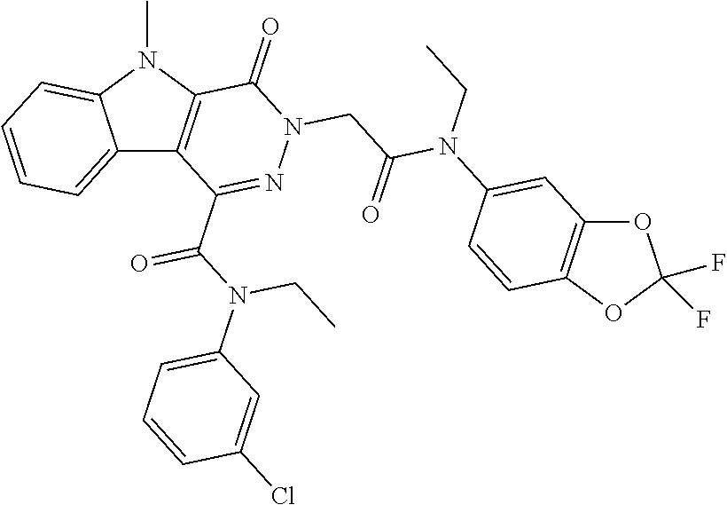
C12=CC=CC=C1N(C)C1=C2C(C(N(C2=CC=CC(Cl)=C2)CC)=O)=NN(CC(N(CC)C2=CC3=C(C=C2)OC(F)(F)O3)=O)C1=O
